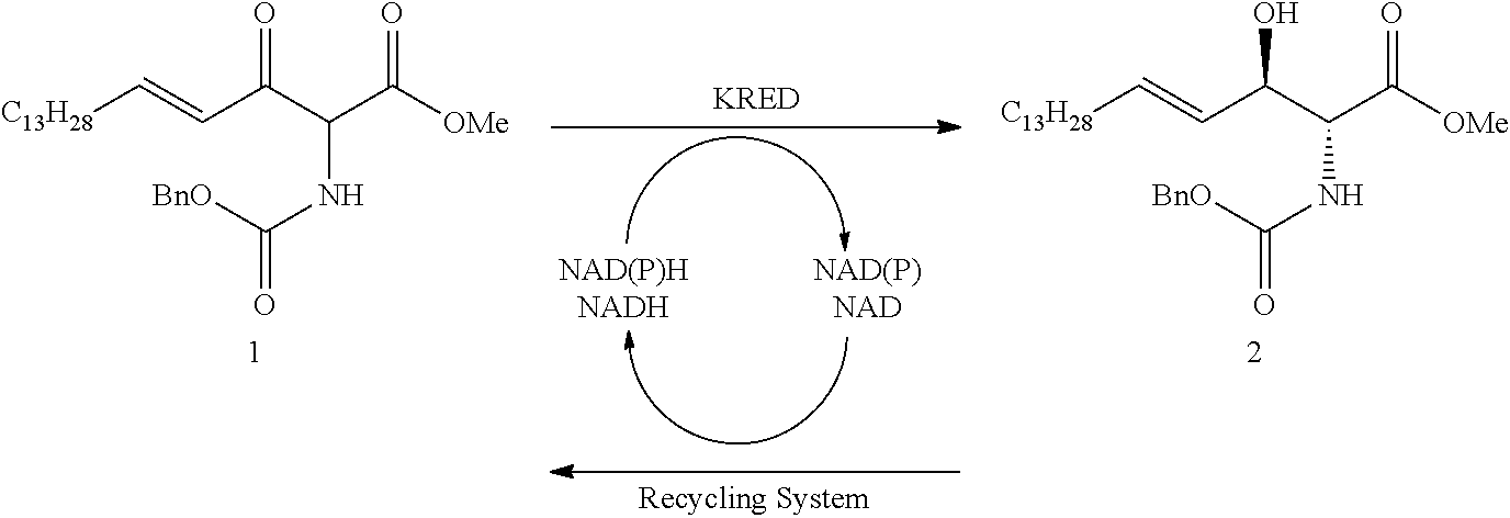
[C13H28]C=CC(C(C([OMe])=O)NC(=O)[BnO])=O.[C13H28]C=CC(C(C([OMe])=O)NC(=O)[BnO])O
